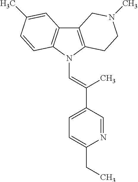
C12=C(N(C=C(C3=CC=C(CC)N=C3)C)C3=C1C=C(C)C=C3)CCN(C)C2
